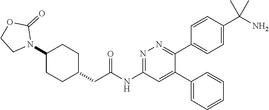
N1=C(NC(CC2CCC(N3C(=O)OCC3)CC2)=O)C=C(C2=CC=CC=C2)C(C2=CC=C(C(N)(C)C)C=C2)=N1
